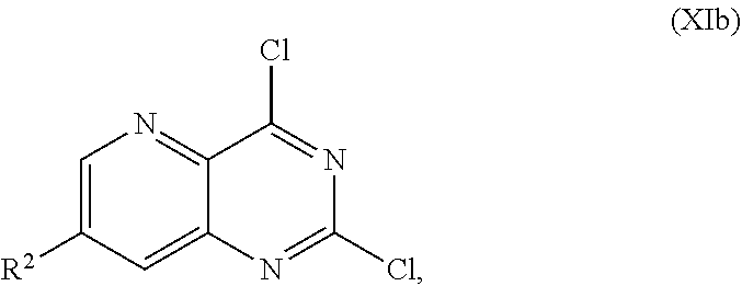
C12=NC=C([R2])C=C1N=C(Cl)N=C2Cl
